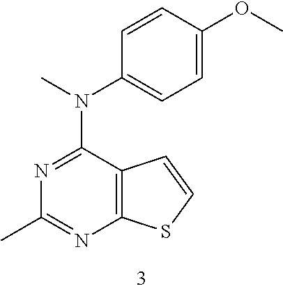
C12=C(C=CS1)C(N(C1=CC=C(OC)C=C1)C)=NC(C)=N2
